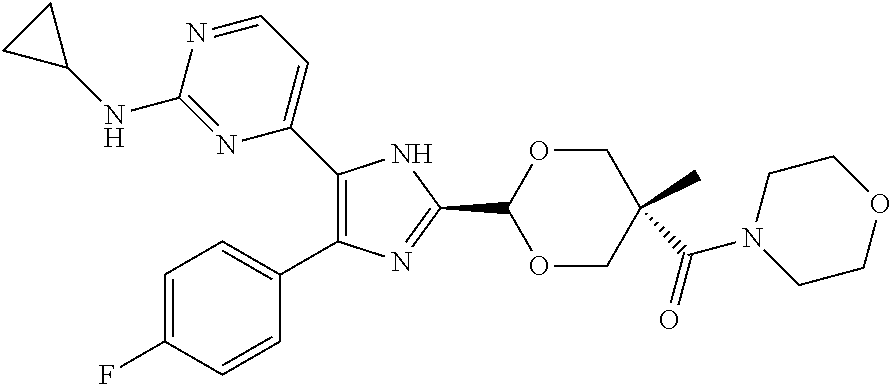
N1=CC=C(C2=C(C3=CC=C(F)C=C3)N=C(C3OCC(C(=O)N4CCOCC4)(C)CO3)N2)N=C1NC1CC1
